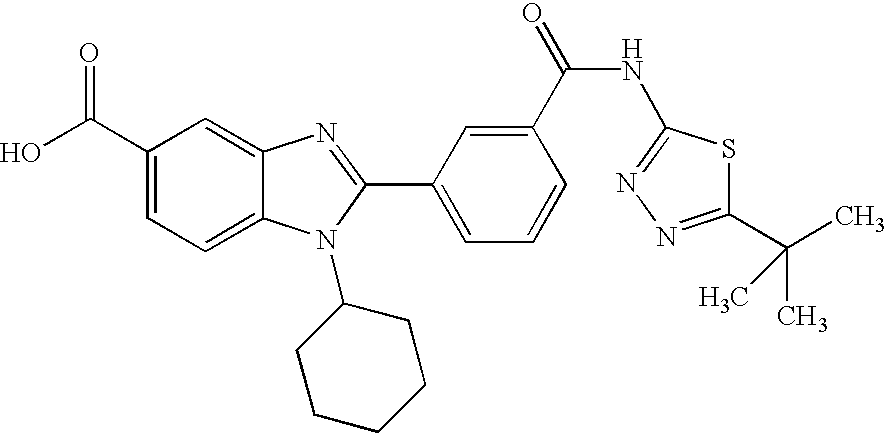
OC(C1=CC=C2C(=C1)N=C(C1=CC=CC(C(=O)NC3=NN=C(C(C)(C)C)S3)=C1)N2C1CCCCC1)=O
